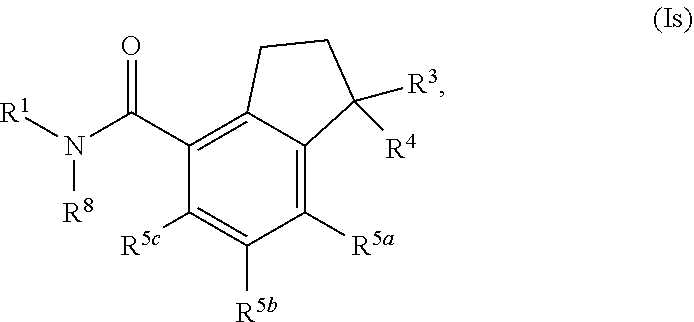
C1([R5a])=C2C(=C(C(N([R1])[R8])=O)C([R5c])=C1[R5b])CCC2([R4])[R3]
